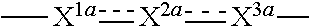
[X3a](C):[X2a]:[X1a]C
